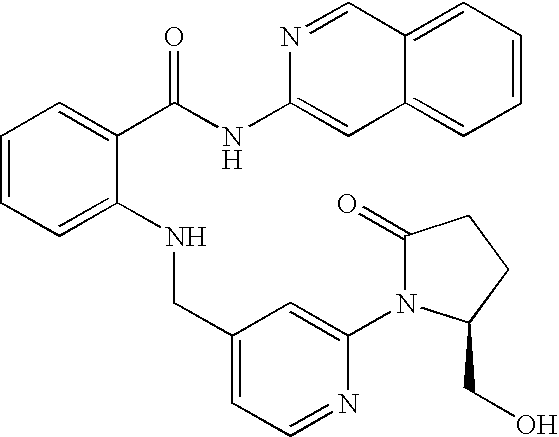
C1=CC=C(NCC2=CC=NC(N3C(=O)CCC3CO)=C2)C(C(NC2=CC3=CC=CC=C3C=N2)=O)=C1
